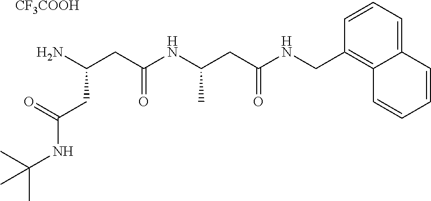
NC(CC(NC(CC(NCC1=C2C(=CC=C1)C=CC=C2)=O)C)=O)CC(=O)NC(C)(C)C.[CF3COOH]
